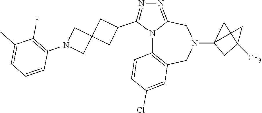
N12C3=C(CN(C4CC(C)([CF3])C4)CC1=NN=C2C1CC2(C1)CN(C1=C(F)C(C)=CC=C1)C2)C=C(Cl)C=C3
